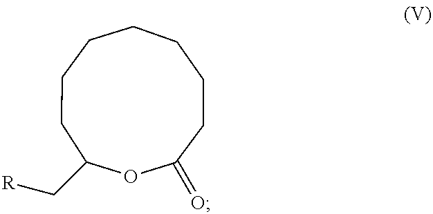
C1(=O)OC(C[R])CCCCCCC1
